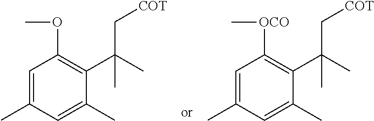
C1=C(C)C=C(C)C(C(C)(C[COT])C)=C1OC.C1=C(C)C=C(C)C(C(C)(C[COT])C)=C1[OCO]C
